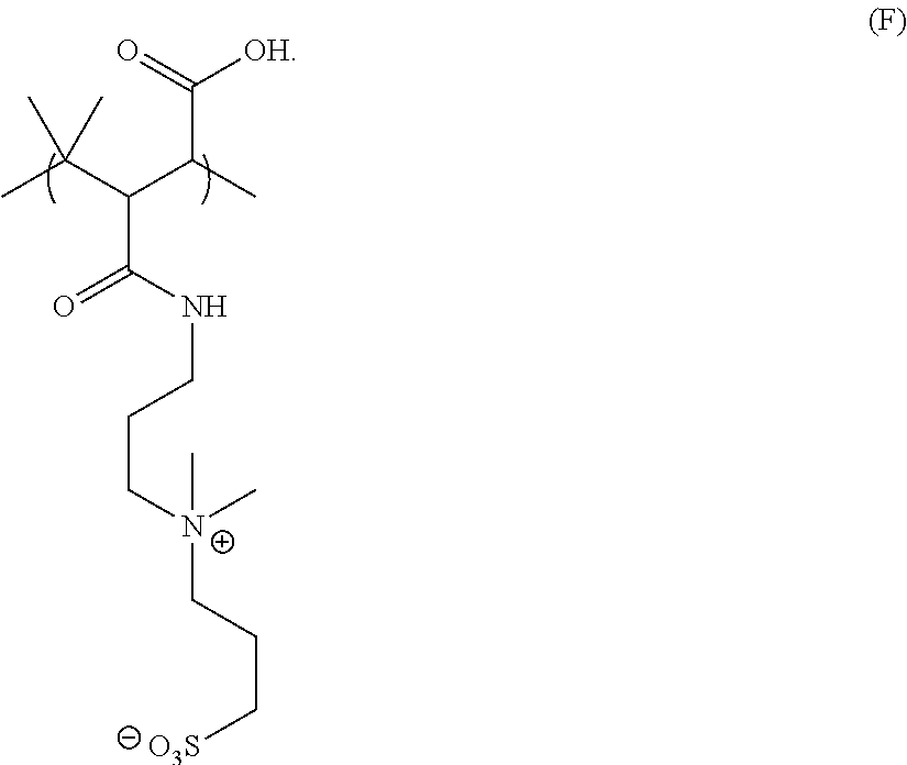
CC(C(C(C)C(=O)[OH])C(=O)NCCC[N+](CCC[O3S])(C)C)(C)C
